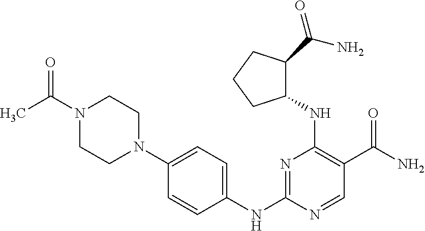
C1=CC(NC2=NC(NC3C(C(N)=O)CCC3)=C(C(N)=O)C=N2)=CC=C1N1CCN(C(=O)C)CC1
